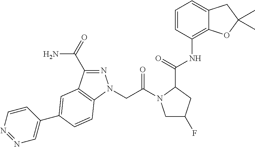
C12=C(NC(C3CC(F)CN3C(CN3N=C(C(=O)N)C4=C3C=CC(C3=CN=NC=C3)=C4)=O)=O)C=CC=C1CC(C)(C)O2
